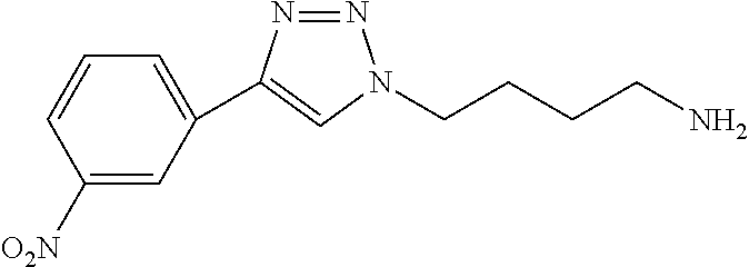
C1=CC=C(C2=CN(CCCCN)N=N2)C=C1[O2N]
